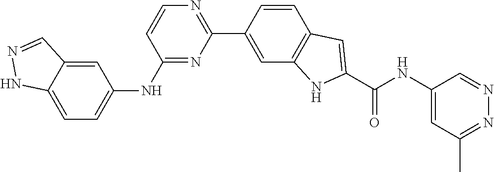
C1(NC2=CC=C3C(=C2)C=NN3)=NC(C2=CC3=C(C=C2)C=C(C(NC2=CC(C)=NN=C2)=O)N3)=NC=C1
